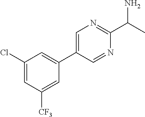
C1(Cl)=CC([CF3])=CC(C2=CN=C(C(N)C)N=C2)=C1
